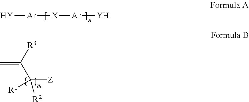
[Y][Ar][X][Ar][Y].C=C([R3])C([Z])([R2])[R1]
